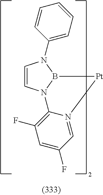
C1=CN2B(N1C1=CC=CC=C1)[Pt]N1=CC(F)=CC(F)=C21
